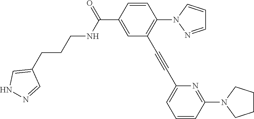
C1=CC(C(=O)NCCCC2=CNN=C2)=CC(C#CC2=CC=CC(N3CCCC3)=N2)=C1N1N=CC=C1
